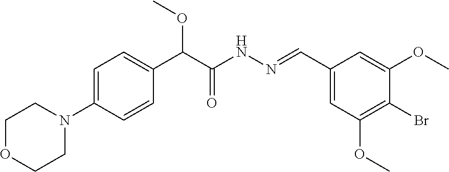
C1(N2CCOCC2)=CC=C(C(C(NN=CC2=CC(OC)=C(Br)C(OC)=C2)=O)OC)C=C1
